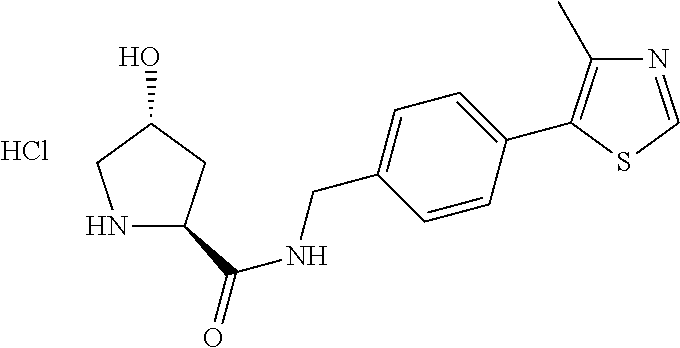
Cl.C1=C(CNC(=O)C2NCC(O)C2)C=CC(C2=C(C)N=CS2)=C1
